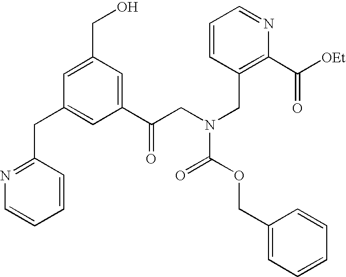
C1=CC=CC(CC2=CC(C(CN(CC3=C(C([OEt])=O)N=CC=C3)C(OCC3=CC=CC=C3)=O)=O)=CC(CO)=C2)=N1
